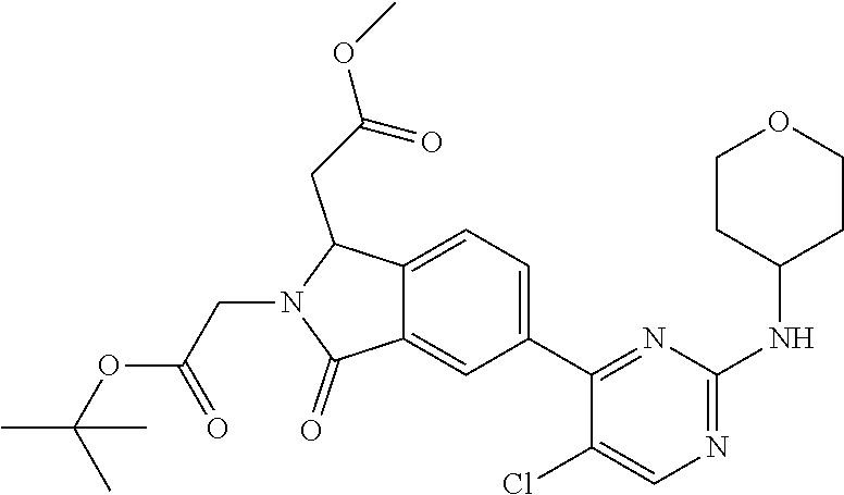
CC(C)(OC(=O)CN1C(=O)C2=CC(C3=NC(NC4CCOCC4)=NC=C3Cl)=CC=C2C1CC(OC)=O)C
